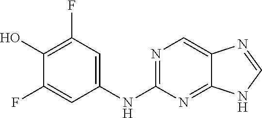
C1(O)=C(F)C=C(NC2=NC=C3C(=N2)NC=N3)C=C1F
